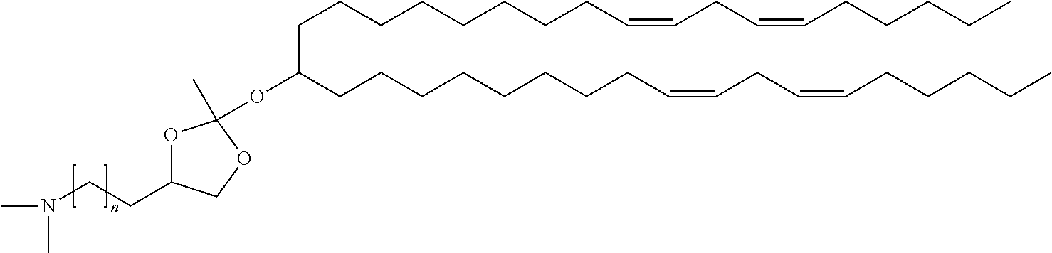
C(CCCCCCCCC=CCC=CCCCCC)(CCCCCCCCC=CCC=CCCCCC)OC1(C)OC(CCN(C)C)CO1
